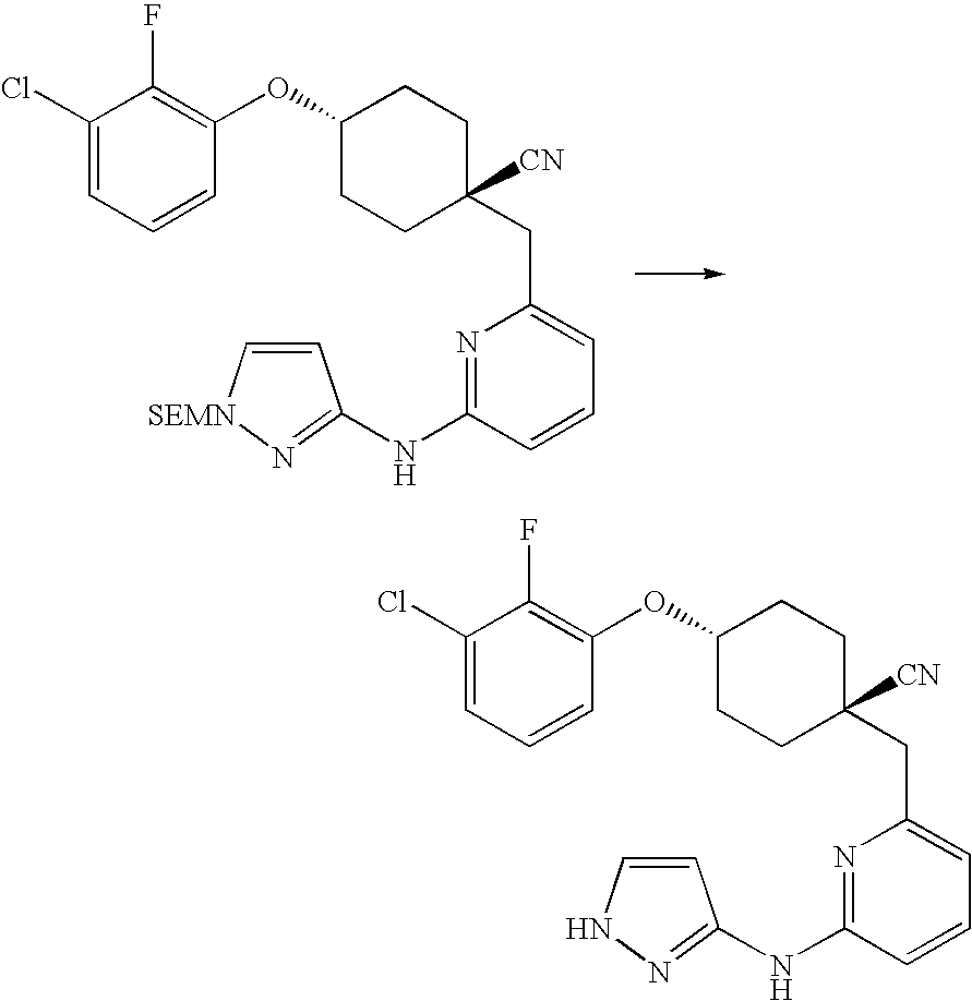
C(C1=CC=CC(NC2=NNC=C2)=N1)C1([CN])CCC(OC2=C(F)C(Cl)=CC=C2)CC1.C(C1=CC=CC(NC2=N[SEMN]C=C2)=N1)C1([CN])CCC(OC2=C(F)C(Cl)=CC=C2)CC1
